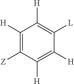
C1([H])=C([H])C([L])=C([H])C([H])=C1[Z]
